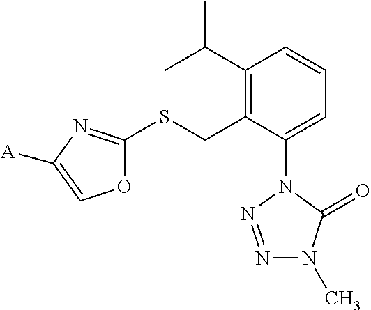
C1(C(C)C)=C(CSC2=NC([A])=CO2)C(N2N=NN(C)C2=O)=CC=C1
